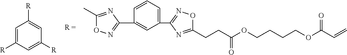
C1=C([R])C=C([R])C=C1[R].C1(C)=NC(C2=CC(C3=NOC(CCC(OCCCCOC(C=C)=O)=O)=N3)=CC=C2)=NO1
